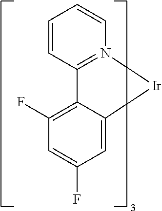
C12=C(F)C=C(F)C=C1[Ir]N1=C2C=CC=C1
